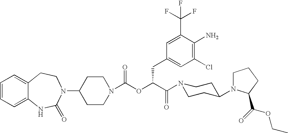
C1=CC=C2C(=C1)CCN(C1CCN(C(OC(C(N3CCC(N4CCCC4C(=O)OCC)CC3)=O)CC3=CC(Cl)=C(N)C(C(F)(F)F)=C3)=O)CC1)C(=O)N2
